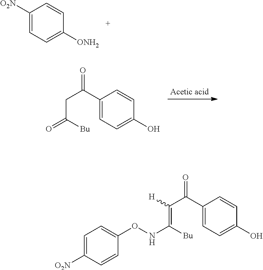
C1([O2N])=CC=C([ONH2])C=C1.C1(C(CC(=O)[Bu])=O)=CC=C(O)C=C1.C1(C(C(=C(NOC2=CC=C([O2N])C=C2)[Bu])[H])=O)=CC=C(O)C=C1
